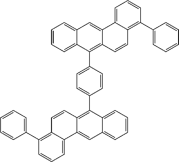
C1=C(C2=C3C(=CC4=CC=CC=C24)C2=CC=CC(C4=CC=CC=C4)=C2C=C3)C=CC(C2=C3C(=CC4=CC=CC=C24)C2=CC=CC(C4=CC=CC=C4)=C2C=C3)=C1
